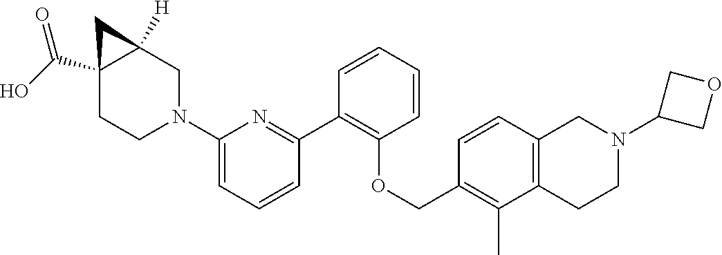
C1CN(C2=CC=CC(C3=C(OCC4=C(C)C5=C(C=C4)CN(C4COC4)CC5)C=CC=C3)=N2)CC2([H])CC12C(O)=O
